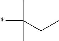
*C(CC)(C)C
